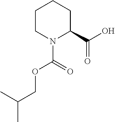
O(C(N1C(C(=O)O)CCCC1)=O)CC(C)C
